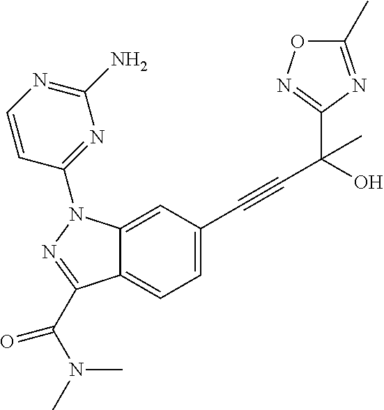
N1=C(C)ON=C1C(C#CC1=CC=C2C(=C1)N(C1=NC(N)=NC=C1)N=C2C(=O)N(C)C)(C)O
